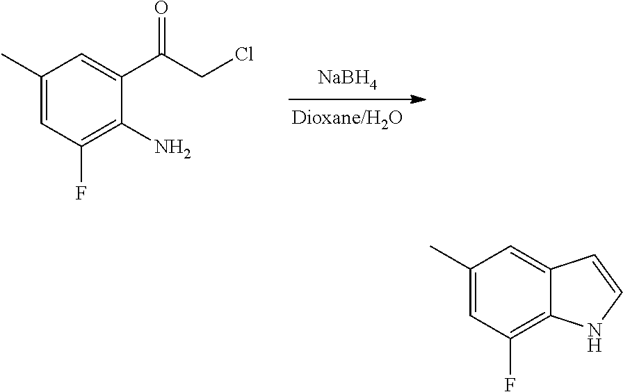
[NaBH4].C1(C)=CC(F)=C(N)C(C(=O)CCl)=C1.C1(C)=CC(F)=C2C(=C1)C=CN2
